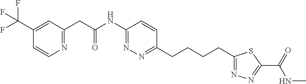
FC(C1=CC(CC(NC2=NN=C(CCCCC3=NN=C(C(=O)NC)S3)C=C2)=O)=NC=C1)(F)F
